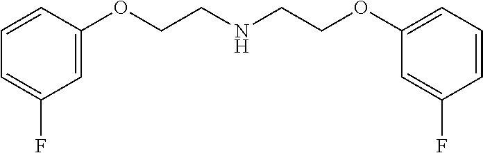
C1=CC(OCCNCCOC2=CC=CC(F)=C2)=CC(F)=C1
